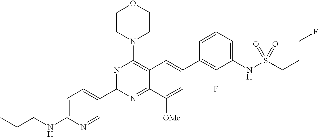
C1=C(NCCC)N=CC(C2=NC(N3CCOCC3)=C3C(=N2)C([OMe])=CC(C2=C(F)C(NS(=O)(=O)CCCF)=CC=C2)=C3)=C1
